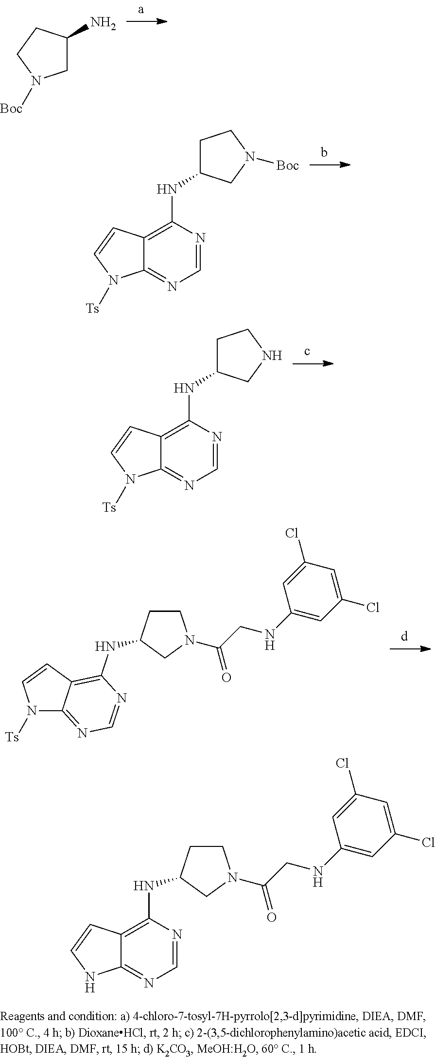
C1C(N)CCN1[Boc].C12=C(NC3CCN([Boc])C3)N=CN=C1N([Ts])C=C2.C12=C(NC3CCNC3)N=CN=C1N([Ts])C=C2.N1([Ts])C2=NC=NC(NC3CCN(C(CNC4=CC(Cl)=CC(Cl)=C4)=O)C3)=C2C=C1.N(C1CCN(C(CNC2=CC(Cl)=CC(Cl)=C2)=O)C1)C1=C2C(=NC=N1)NC=C2
